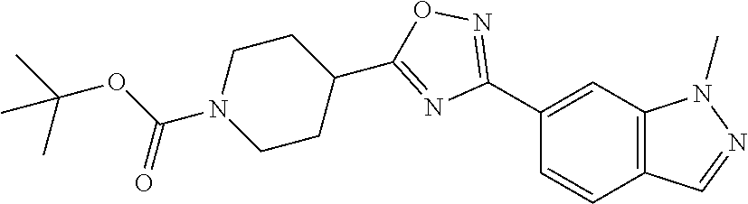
C1(C2=NOC(C3CCN(C(OC(C)(C)C)=O)CC3)=N2)=CC2=C(C=C1)C=NN2C
